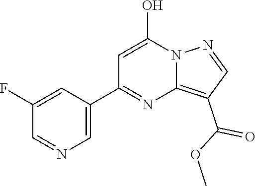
C1=C(C2=NC3=C(C(OC)=O)C=NN3C(O)=C2)C=C(F)C=N1
